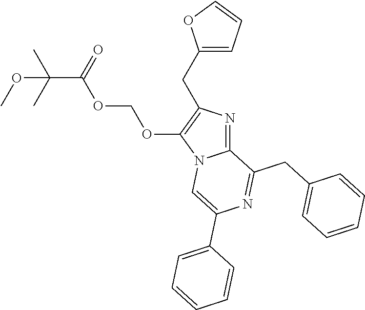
O(C(C)(C)C(=O)OCOC1=C(CC2=CC=CO2)N=C2N1C=C(C1=CC=CC=C1)N=C2CC1=CC=CC=C1)C
